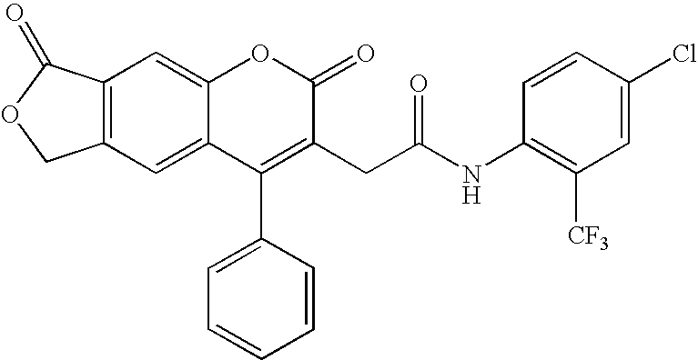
C1=C2C(=CC3=C1COC3=O)OC(=O)C(CC(=O)NC1=C([CF3])C=C(Cl)C=C1)=C2C1=CC=CC=C1
